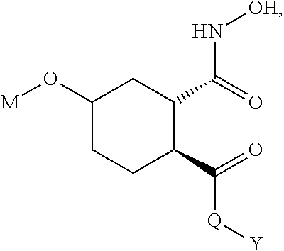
C(=O)(N[OH])C1C(C(=O)[Q][Y])CCC(O[M])C1
